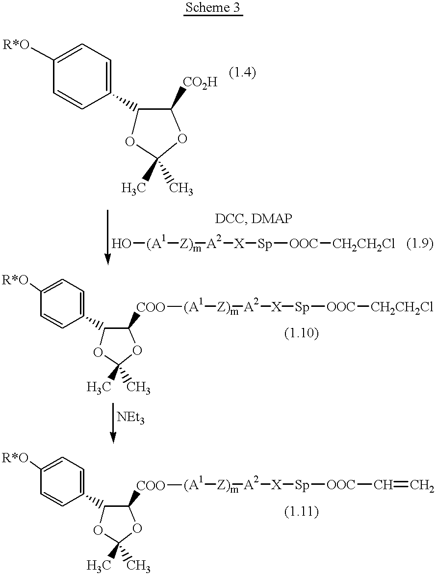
C1(C2OC(C)(C)OC2[CO2H])=CC=C([R*O])C=C1.O[(A1][Z)m][A2][X][Sp][OOC][CH2CH2Cl].C1(C2OC(C)(C)OC2[COO][(A1][Z)m][A2][X][Sp][OOC][CH2CH2Cl])=CC=C([R*O])C=C1.C1(C2OC(C)(C)OC2[COO][(A1][Z)m][A2][X][Sp][OOC]C=C)=CC=C([R*O])C=C1
